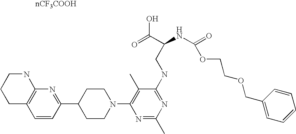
C1=CC(C2CCN(C3=C(C)C(NCC(NC(=O)OCCOCC4=CC=CC=C4)C(=O)O)=NC(C)=N3)CC2)=NC2=C1CCCN2
